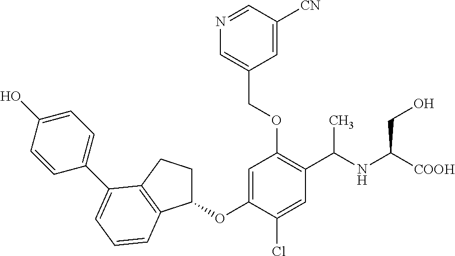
C1(OC2=CC(OCC3=CN=CC([CN])=C3)=C(C(NC([COOH])CO)C)C=C2Cl)CCC2=C1C=CC=C2C1=CC=C(O)C=C1
